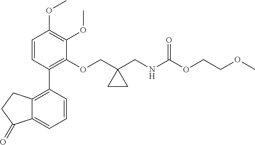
COC1=C(OC)C(OCC2(CNC(OCCOC)=O)CC2)=C(C2=C3C(=CC=C2)C(=O)CC3)C=C1
